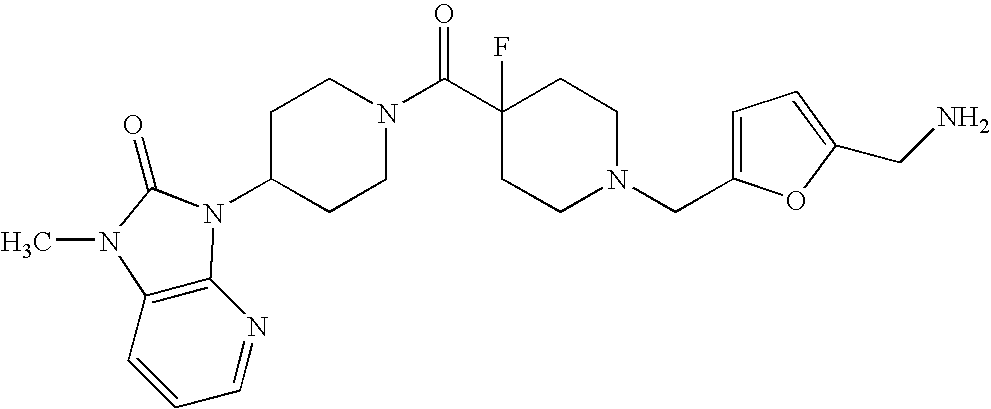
C1=NC2=C(C=C1)N(C)C(=O)N2C1CCN(C(C2(F)CCN(CC3=CC=C(CN)O3)CC2)=O)CC1
